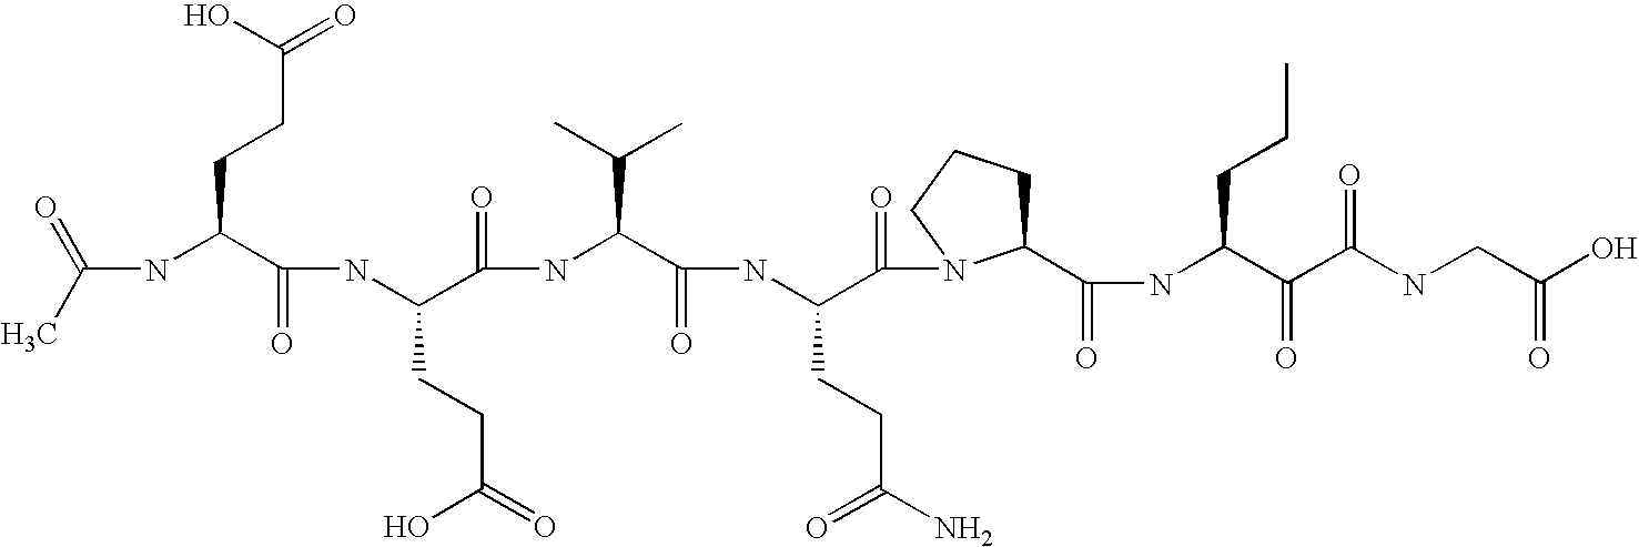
CC(=O)NC(C(NC(C(NC(C(NC(C(=O)N1C(C(NC(C(C(NCC(O)=O)=O)=O)CCC)=O)CCC1)CCC(N)=O)=O)C(C)C)=O)CCC(O)=O)=O)CCC(=O)O
